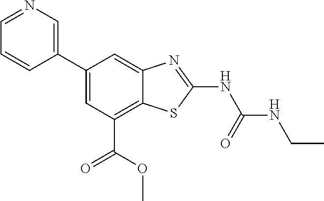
C1(C2=CN=CC=C2)=CC(C(OC)=O)=C2C(=C1)N=C(NC(NCC)=O)S2
